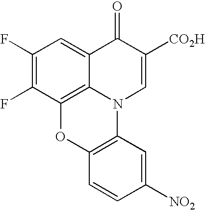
C1(F)=C(F)C2=C3C(=C1)C(=O)C([CO2H])=CN3C1=C(O2)C=CC([NO2])=C1
